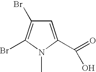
BrC1=C(Br)C=C(C(=O)O)N1C
